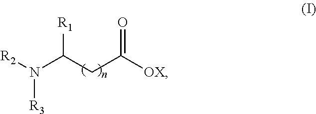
[R2]N(C(CC([OX])=O)[R1])[R3]
